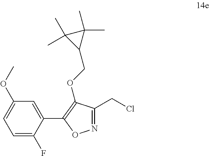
C1=C(F)C(C2=C(OCC3C(C)(C)C3(C)C)C(CCl)=NO2)=CC(OC)=C1
